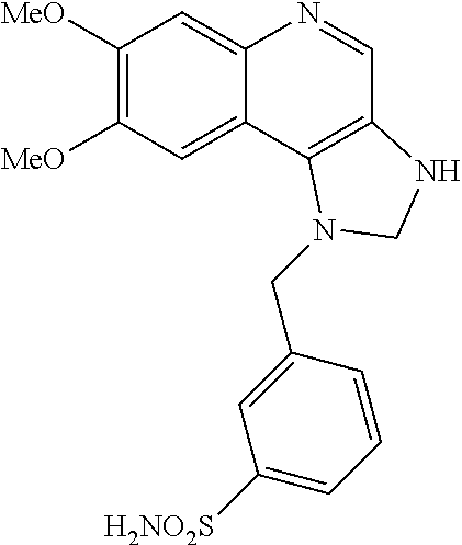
C1([MeO])=C([MeO])C=C2C(=C1)N=CC1=C2N(CC2=CC([H2NO2S])=CC=C2)CN1
